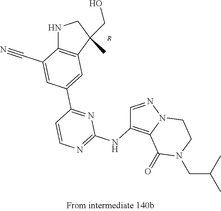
[R].C1=C(C2=NC(NC3=C4N(N=C3)CCN(CC(C)C)C4=O)=NC=C2)C=C(C#N)C2=C1C(C)(CO)CN2
